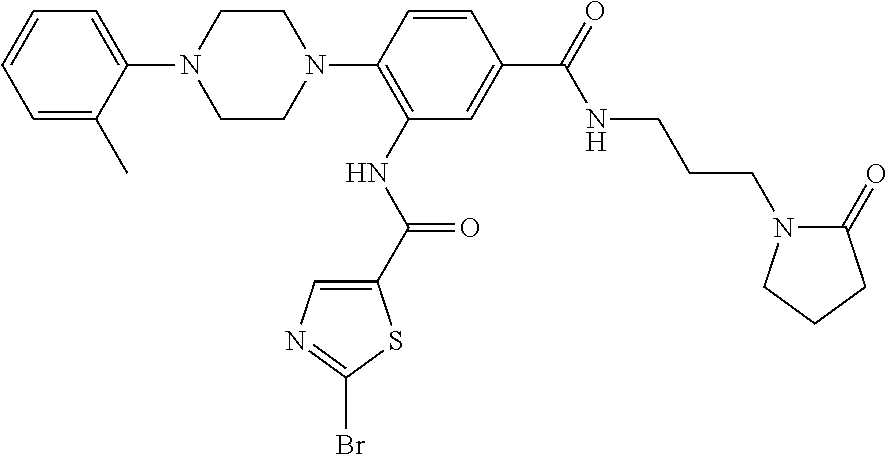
C1=C(C)C(N2CCN(C3=C(NC(=O)C4=CN=C(Br)S4)C=C(C(=O)NCCCN4C(=O)CCC4)C=C3)CC2)=CC=C1
